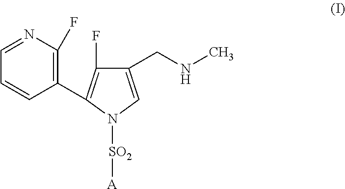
C1(CNC)=CN([SO2][A])C(C2=C(F)N=CC=C2)=C1F
